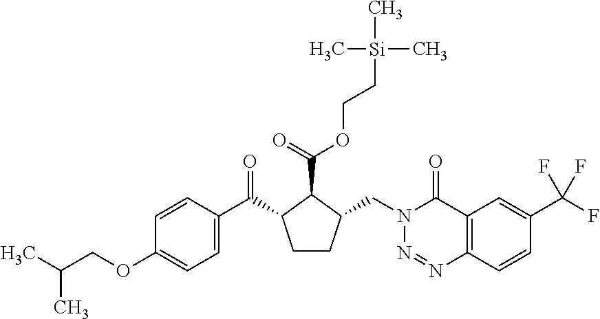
C(C)(COC1=CC=C(C(=O)C2CCC(CN3N=NC4=C(C3=O)C=C(C(F)(F)F)C=C4)C2C(=O)OCC[Si](C)(C)C)C=C1)C
